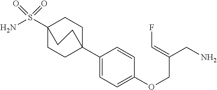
C1(C23CCC(S(N)(=O)=O)(CC2)CC3)=CC=C(OCC(CN)=CF)C=C1
